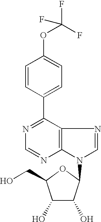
C1=CC(OC(F)(F)F)=CC=C1C1=NC=NC2=C1N=CN2C1C(O)C(O)C(CO)O1
